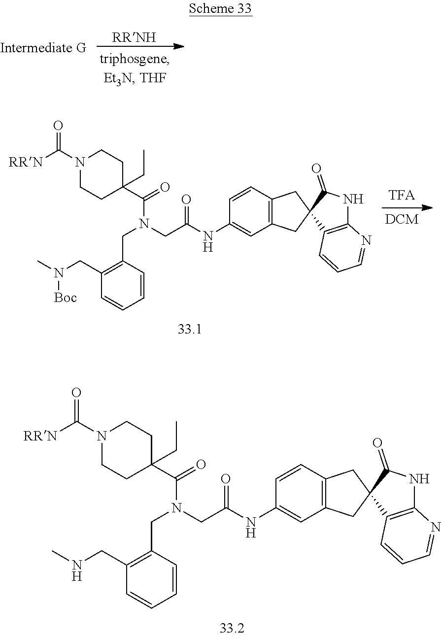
[RRNH].[RRN]C(N1CCC(C(=O)N(CC(NC2=CC3=C(C=C2)CC2(C3)C3=C(NC2=O)N=CC=C3)=O)CC2=C(CNC)C=CC=C2)(CC)CC1)=O.[RRN]C(N1CCC(C(=O)N(CC(NC2=CC3=C(C=C2)CC2(C3)C3=C(NC2=O)N=CC=C3)=O)CC2=C(CN(C)[Boc])C=CC=C2)(CC)CC1)=O
